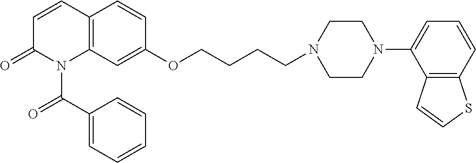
C1=CC2=C(N(C(C3=CC=CC=C3)=O)C1=O)C=C(OCCCCN1CCN(C3=CC=CC4=C3C=CS4)CC1)C=C2
